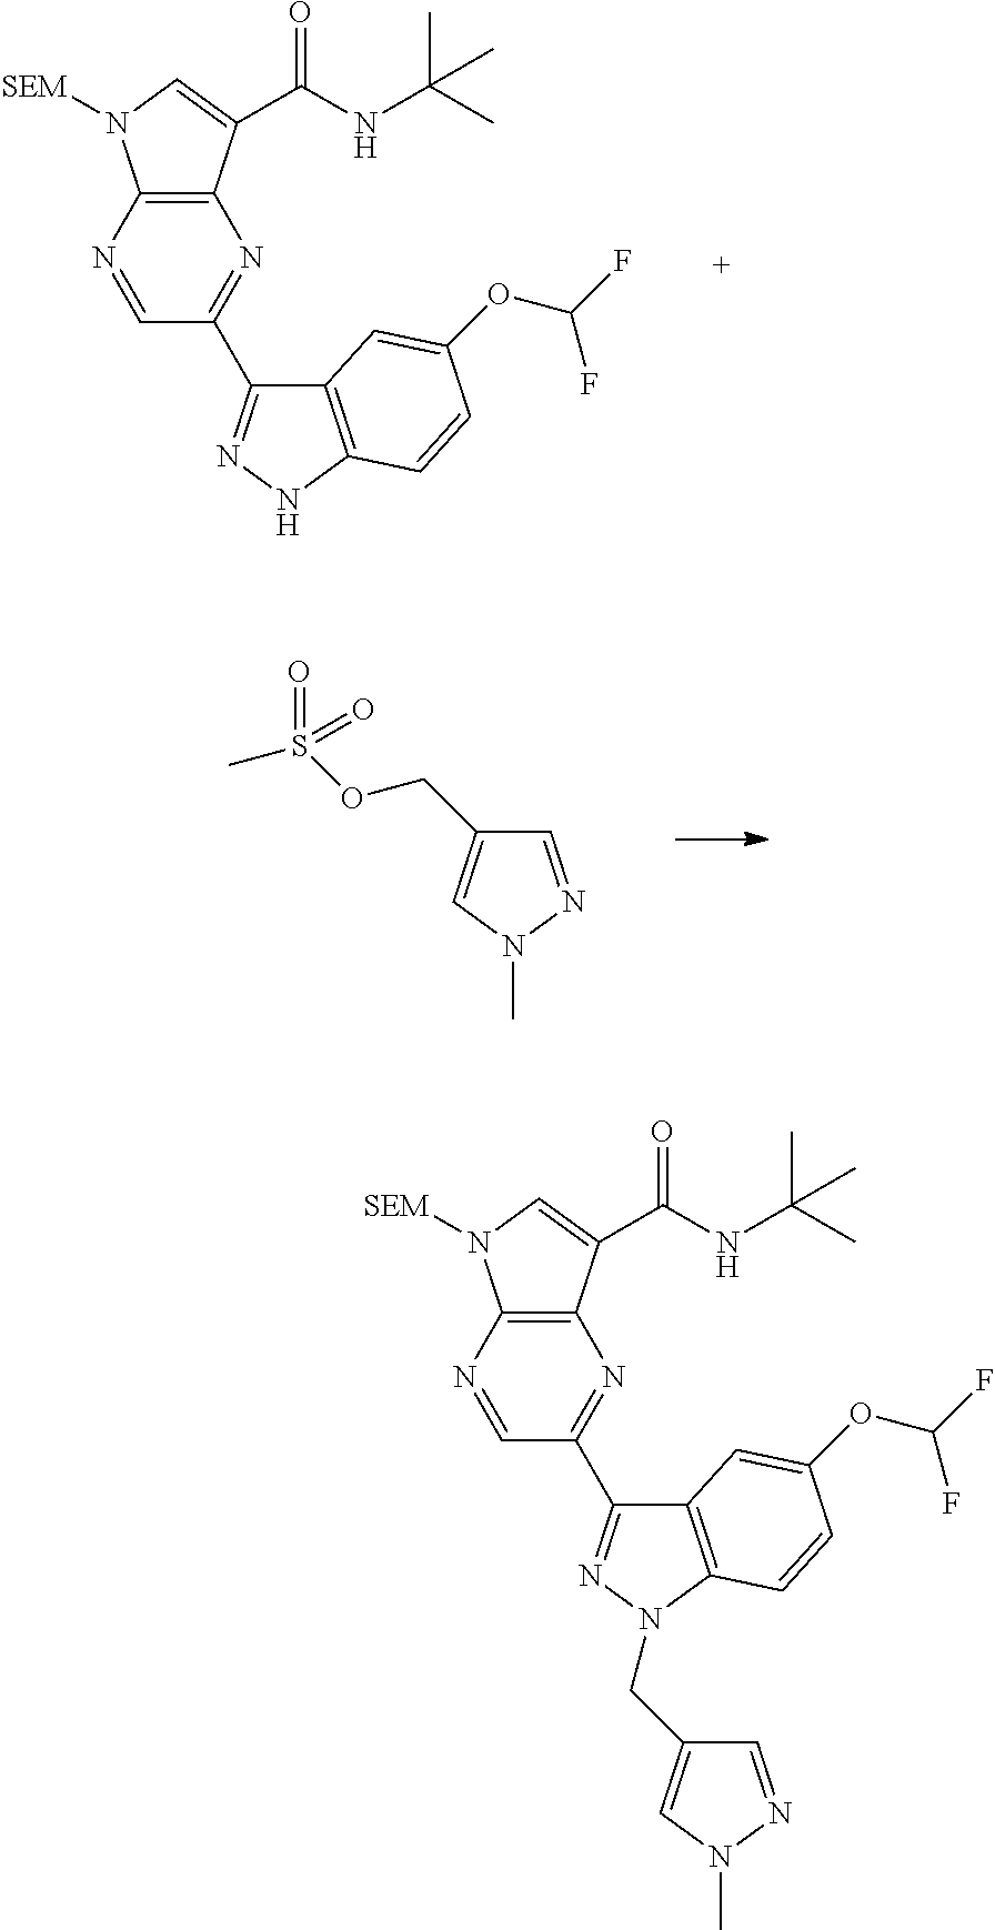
C12=C(N=CC(C3=NNC4=C3C=C(OC(F)F)C=C4)=N1)N([SEM])C=C2C(NC(C)(C)C)=O.C1=NN(C)C=C1COS(C)(=O)=O.C12=C(N=CC(C3=NN(CC4=CN(C)N=C4)C4=C3C=C(OC(F)F)C=C4)=N1)N([SEM])C=C2C(NC(C)(C)C)=O
